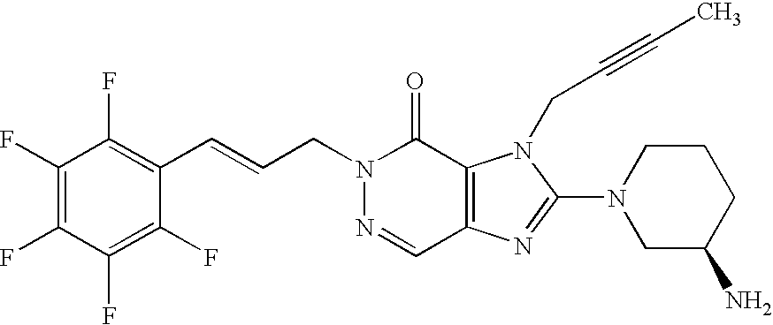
N1(CC=CC2=C(F)C(F)=C(F)C(F)=C2F)N=CC2=C(C1=O)N(CC#CC)C(N1CC(N)CCC1)=N2
